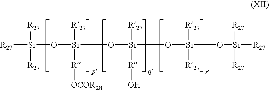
[R27][Si](O[Si](O[Si](O[Si](O[Si]([R27])([R27])[R27])([R27])[R27])([R27])[R]O)([R27])[R][OCOR28])([R27])[R27]
